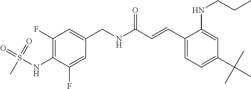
C1(F)=C(NS(=O)(C)=O)C(F)=CC(CNC(C=CC2=CC=C(C(C)(C)C)C=C2NCCC)=O)=C1
